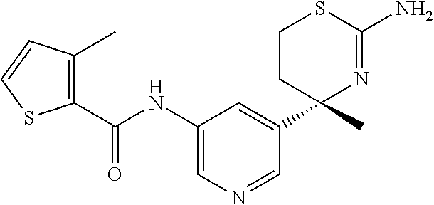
C1(C(NC2=CN=CC(C3(C)N=C(N)SCC3)=C2)=O)=C(C)C=CS1
